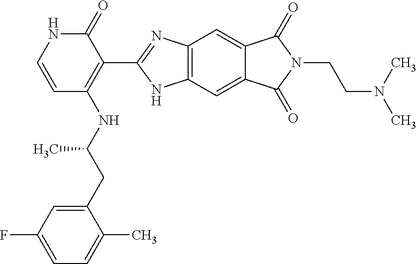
C1=C(CC(NC2=C(C3=NC4=C(N3)C=C3C(=C4)C(=O)N(CCN(C)C)C3=O)C(=O)NC=C2)C)C(C)=CC=C1F
